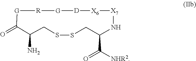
[G]1[R][G][D][X6][X7]NC(C([NHR2])=O)CSSCC(N)C1=O
